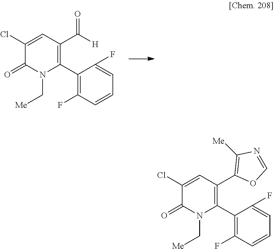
C1(Cl)=CC(C([H])=O)=C(C2=C(F)C=CC=C2F)N(C[Me])C1=O.C1(Cl)=CC(C2=C([Me])N=CO2)=C(C2=C(F)C=CC=C2F)N(C[Me])C1=O
